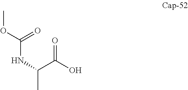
COC(=O)NC(C)C(O)=O
